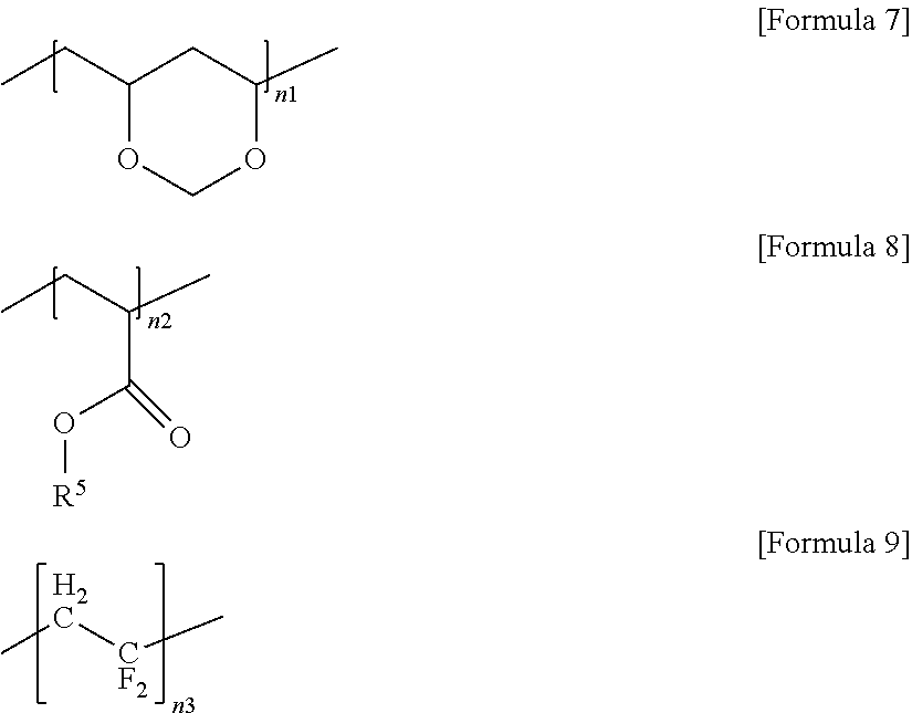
C1(CC)OCOC(C)C1.CCC(C)C(O[R5])=O.CC[CF2]C
